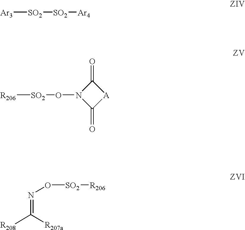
[Ar3][SO2][SO2][Ar4].[R206][SO2]ON1C(=O)[A]C1=O.[R208]C([R207a])=NO[SO2][R206]
